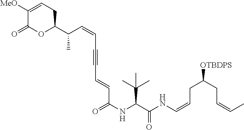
C1([MeO])=CCC(C(C=CC#CC=CC(NC(C(=O)NC=CCC(CC=CC)[OTBDPS])C(C)(C)C)=O)C)OC1=O
